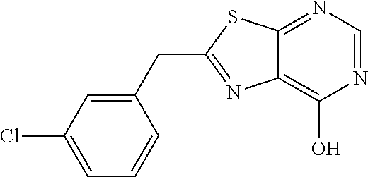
C1(CC2=NC3=C(O)N=CN=C3S2)=CC(Cl)=CC=C1
